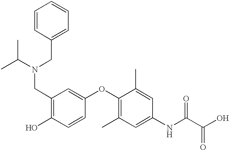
C1=CC(CN(C(C)C)CC2=C(O)C=CC(OC3=C(C)C=C(NC(C(O)=O)=O)C=C3C)=C2)=CC=C1
